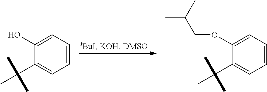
C1=CC=C(O)C(C(C)(C)C)=C1.C1=CC=C(OCC(C)C)C(C(C)(C)C)=C1
